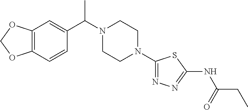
C12=C(C=CC(C(N3CCN(C4=NN=C(NC(=O)CC)S4)CC3)C)=C1)OCO2
